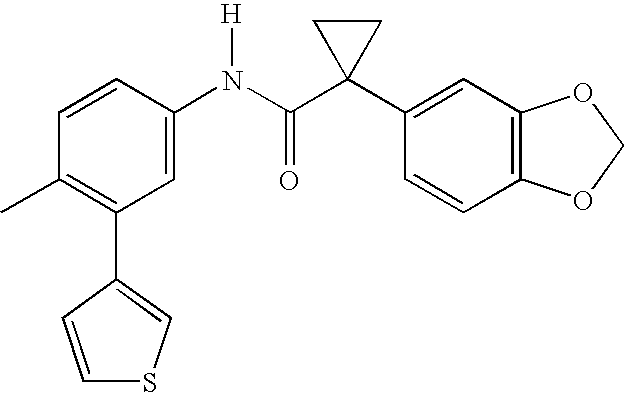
C1(N(C(C2(C3=CC4=C(C=C3)OCO4)CC2)=O)[H])=CC(C2=CSC=C2)=C(C)C=C1
